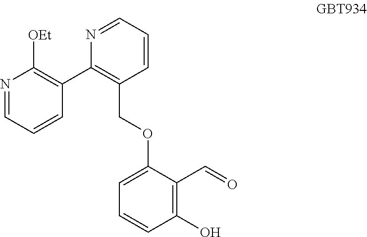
C1=C(OCC2=C(C3=C([OEt])N=CC=C3)N=CC=C2)C(C=O)=C(O)C=C1
